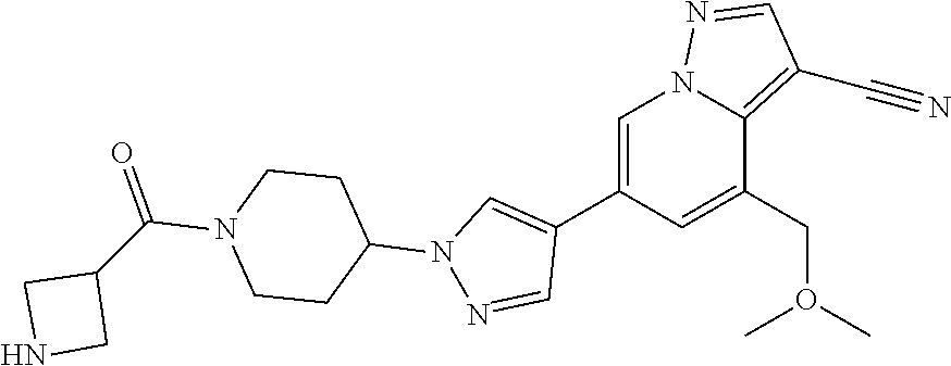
C1=C(C2=CN(C3CCN(C(C4CNC4)=O)CC3)N=C2)C=C(CO(C)C)C2=C(C#N)C=NN12
